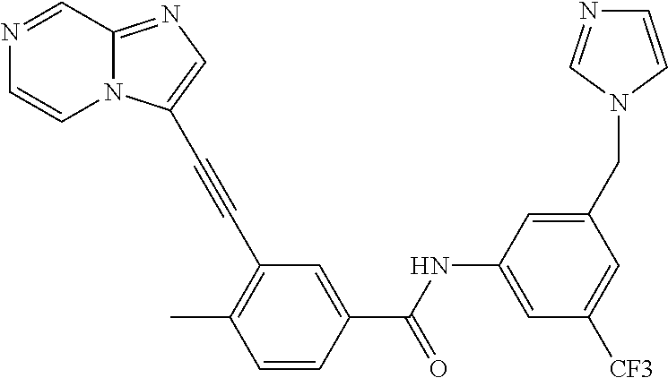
N1=CC2=NC=C(C#CC3=C(C)C=CC(C(NC4=CC([CF3])=CC(CN5C=CN=C5)=C4)=O)=C3)N2C=C1
